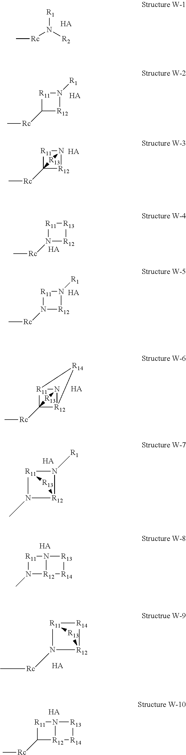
C[Rc]N([R2])[R1].[HA].[R11]1C([Rc]C)[R12]N1[R1].[HA].[R11]1C2([Rc]C)[R12]N1[R13]2.[HA].[R11]1N([Rc]C)[R12][R13]1.[HA].[R1]N1[R11]N([Rc]C)[R12]1.[HA].[R14]1[R11]2C3([Rc]C)[R12]1N2[R13]3.[HA].[R11]1N(C)[R12]2N1[R13][R14]2.[HA].[R11]12N([Rc]C)[R12]([R14]1)[R13]2.[HA].[R11]1C([Rc]C)[R12]2N1[R13][R14]2.[HA].[R1]N1[R11]2N(C)[R12]1[R13]2.[HA]
